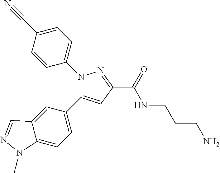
N1(C2=CC=C(C#N)C=C2)C(C2=CC=C3C(=C2)C=NN3C)=CC(C(NCCCN)=O)=N1
